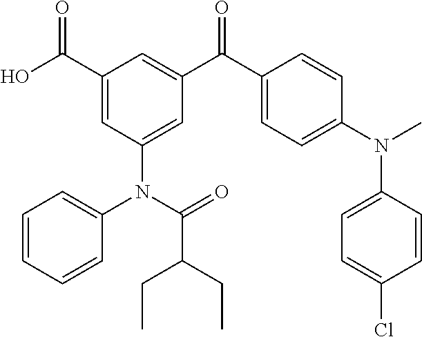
C1(C(O)=O)=CC(N(C2=CC=CC=C2)C(C(CC)CC)=O)=CC(C(C2=CC=C(N(C)C3=CC=C(Cl)C=C3)C=C2)=O)=C1
